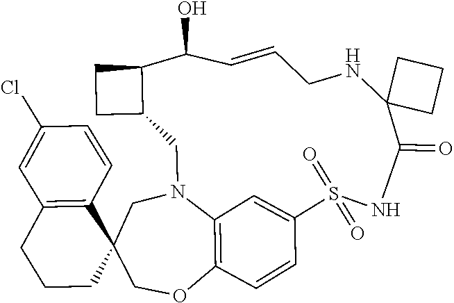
C1CC2(C3=C(C1)C=C(Cl)C=C3)COC1=C3N(C2)CC2C(CC2)C(O)C=CCNC2(C(=O)NS(=O)(=O)C(=C3)C=C1)CCC2
